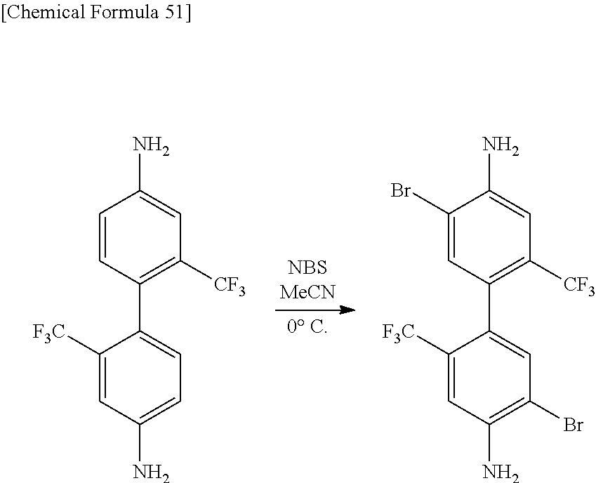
C1=CC(C2=CC=C(N)C=C2[F3C])=C([CF3])C=C1N.C1(Br)=CC(C2=CC(Br)=C(N)C=C2[F3C])=C([CF3])C=C1N
